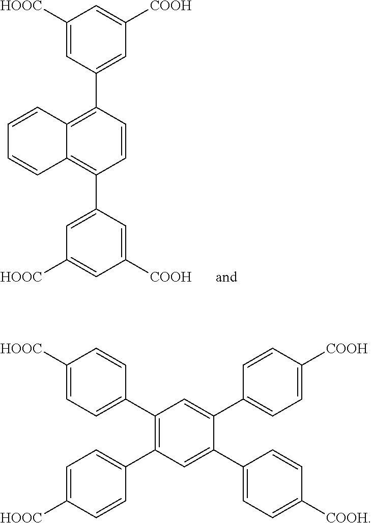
C1([HOOC])=CC(C2=C3C(=C(C4=CC([HOOC])=CC([COOH])=C4)C=C2)C=CC=C3)=CC([COOH])=C1.C1([HOOC])=CC=C(C2=C(C3=CC=C([HOOC])C=C3)C=C(C3=CC=C([COOH])C=C3)C(C3=CC=C([COOH])C=C3)=C2)C=C1
